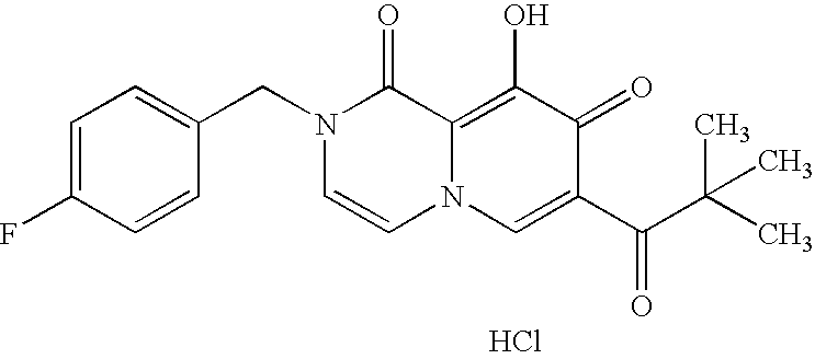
C1=C(F)C=CC(CN2C=CN3C(=C(O)C(=O)C(C(C(C)(C)C)=O)=C3)C2=O)=C1.Cl
